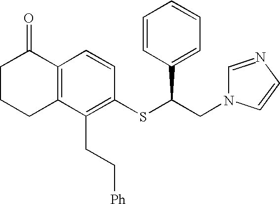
C1CCC2=C(C1=O)C=CC(SC(CN1C=NC=C1)C1=CC=CC=C1)=C2CC[Ph]
